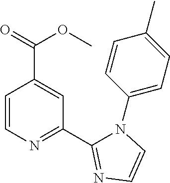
C1=CN=C(C2=NC=CN2C2=CC=C(C)C=C2)C=C1C(=O)OC
